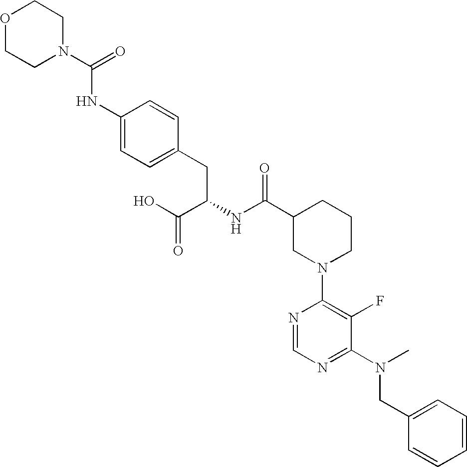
O1CCN(C(=O)NC2=CC=C(CC(NC(C3CN(C4=C(F)C(N(CC5=CC=CC=C5)C)=NC=N4)CCC3)=O)C(O)=O)C=C2)CC1
